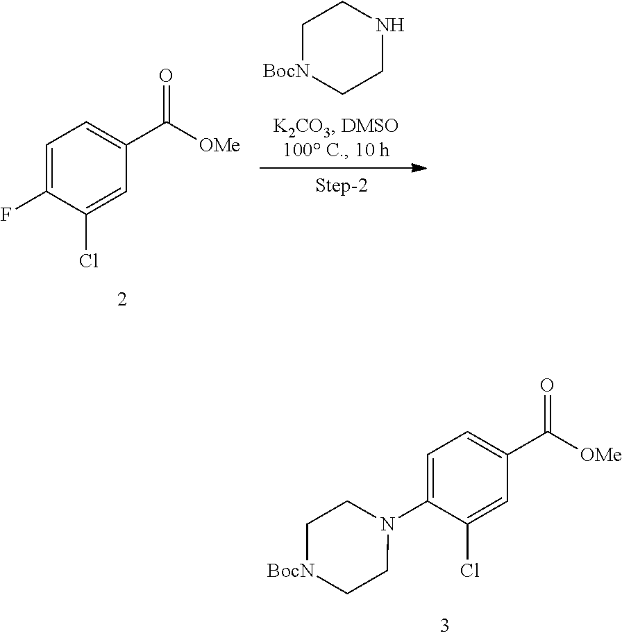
C1=C(N2CC[BocN]CC2)C(Cl)=CC(C([OMe])=O)=C1.C1=C(F)C(Cl)=CC(C([OMe])=O)=C1.C1[BocN]CCNC1
